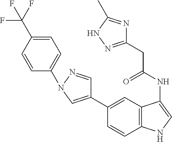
C1(C2=CN(C3=CC=C(C(F)(F)F)C=C3)N=C2)=CC2=C(C=C1)NC=C2NC(CC1=NNC(C)=N1)=O
